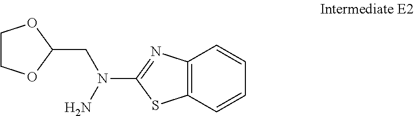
C12=C(C=CC=C1)SC(N(N)CC1OCCO1)=N2
